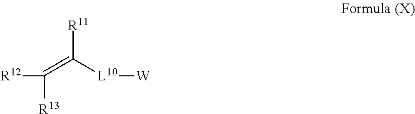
[R11]C(=C([R12])[R13])[L10][W]
